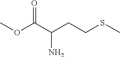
COC(C(CCSC)N)=O
